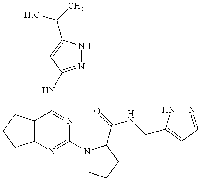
C12=C(C(NC3=NNC(C(C)C)=C3)=NC(N3CCCC3C(=O)NCC3=CC=NN3)=N1)CCC2
